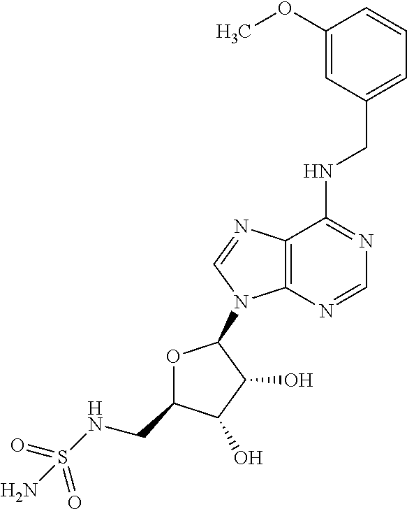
N(C1=NC=NC2=C1N=CN2C1OC(CNS(=O)(=O)N)C(O)C1O)CC1=CC=CC(OC)=C1
